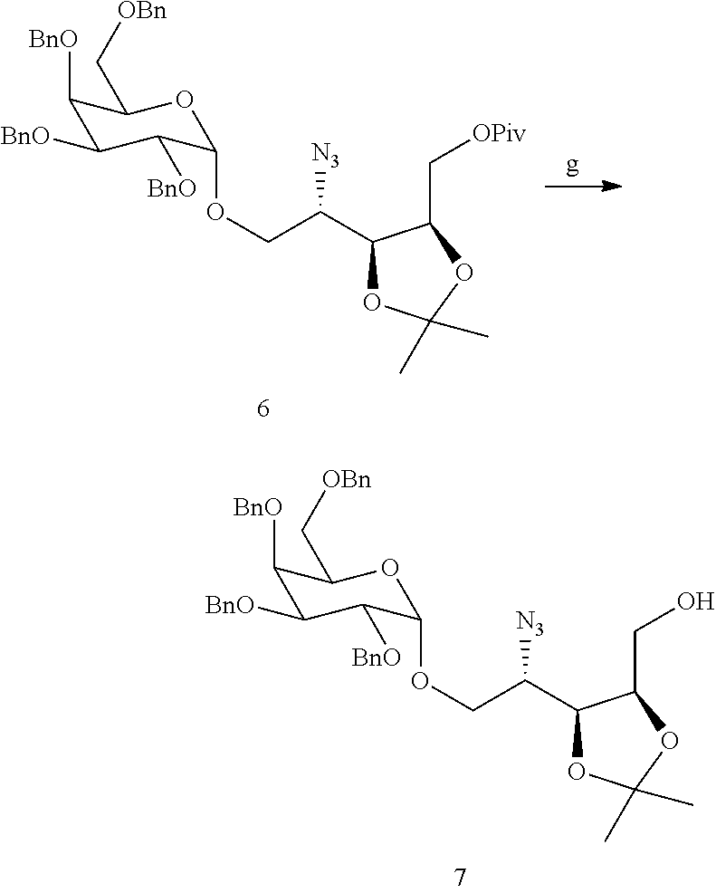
C1([BnO])C([BnO])C([BnO])C(OCC([N3])C2OC(C)(C)OC2C[OPiv])OC1C[OBn].C1([BnO])C([BnO])C([BnO])C(OCC([N3])C2OC(C)(C)OC2CO)OC1C[OBn]
